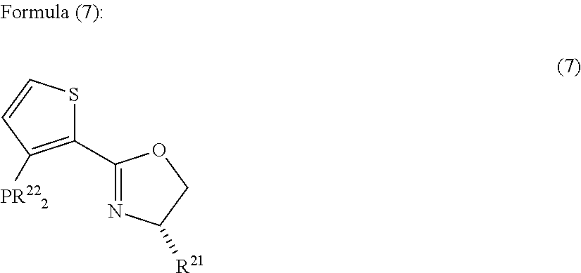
C1(C2=NC([R21])CO2)=C([PR222])C=CS1
